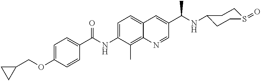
C1(COC2=CC=C(C(NC3=CC=C4C(=C3C)N=CC(C(NC3CCS(=O)CC3)C)=C4)=O)C=C2)CC1
